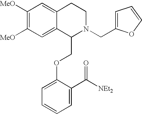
C1([MeO])=C([MeO])C=C2C(=C1)CCN(CC1=CC=CO1)C2COC1=CC=CC=C1C(=O)[NEt2]
